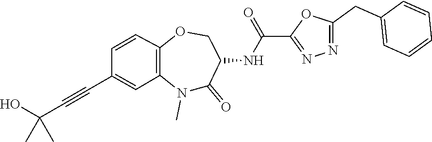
C1=CC2=C(N(C)C(=O)C(NC(C3=NN=C(CC4=CC=CC=C4)O3)=O)CO2)C=C1C#CC(O)(C)C
